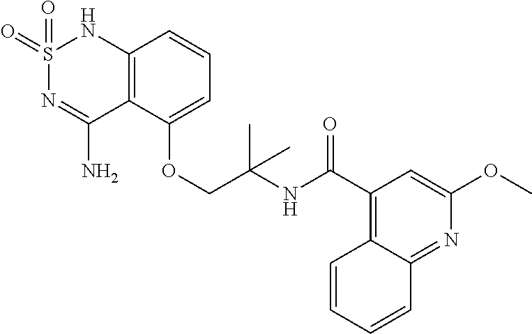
C12=C(C(OCC(NC(C3=C4C(=NC(OC)=C3)C=CC=C4)=O)(C)C)=CC=C1)C(N)=NS(=O)(=O)N2
